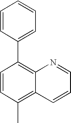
C1=CC(C)=C2C(=C1C1=CC=CC=C1)N=CC=C2
